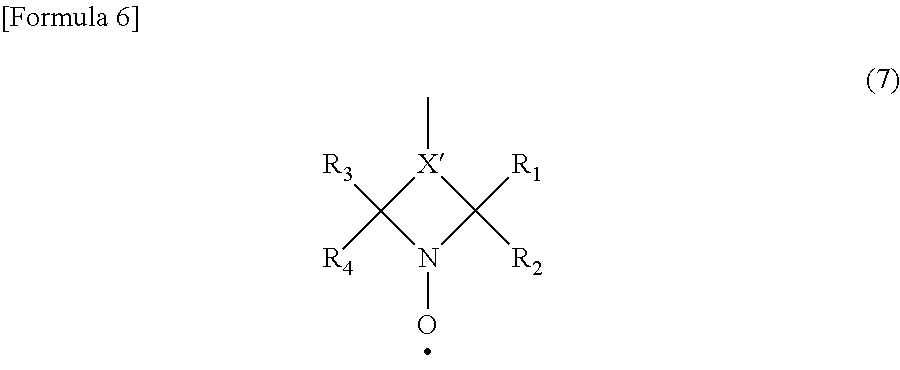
[R3]C1([R4])N(O)C([R1])([R2])[X]1C
